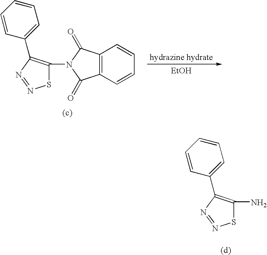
C1(N)=C(C2=CC=CC=C2)N=NS1.C1(N2C(=O)C3=C(C2=O)C=CC=C3)=C(C2=CC=CC=C2)N=NS1.[hydrazine hydrate].[EtOH]
